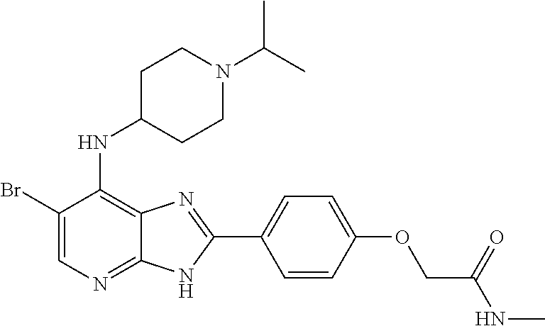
C1(Br)=CN=C2C(=C1NC1CCN(C(C)C)CC1)N=C(C1=CC=C(OCC(NC)=O)C=C1)N2
